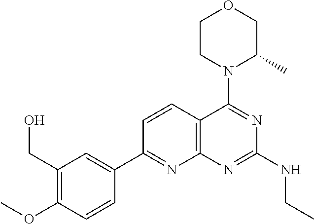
C1=CC2=C(N=C1C1=CC(CO)=C(OC)C=C1)N=C(NCC)N=C2N1C(C)COCC1
